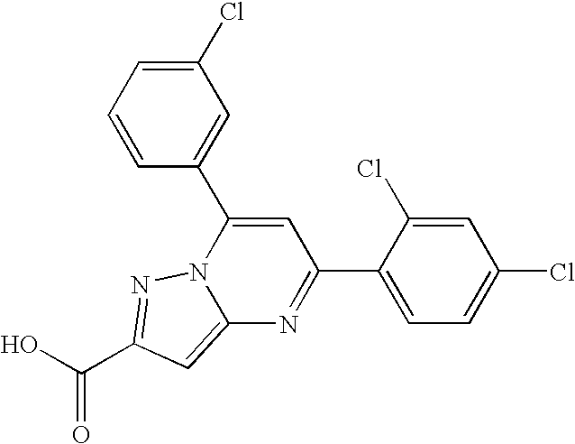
O=C(O)C1=NN2C(=C1)N=C(C1=CC=C(Cl)C=C1Cl)C=C2C1=CC(Cl)=CC=C1
